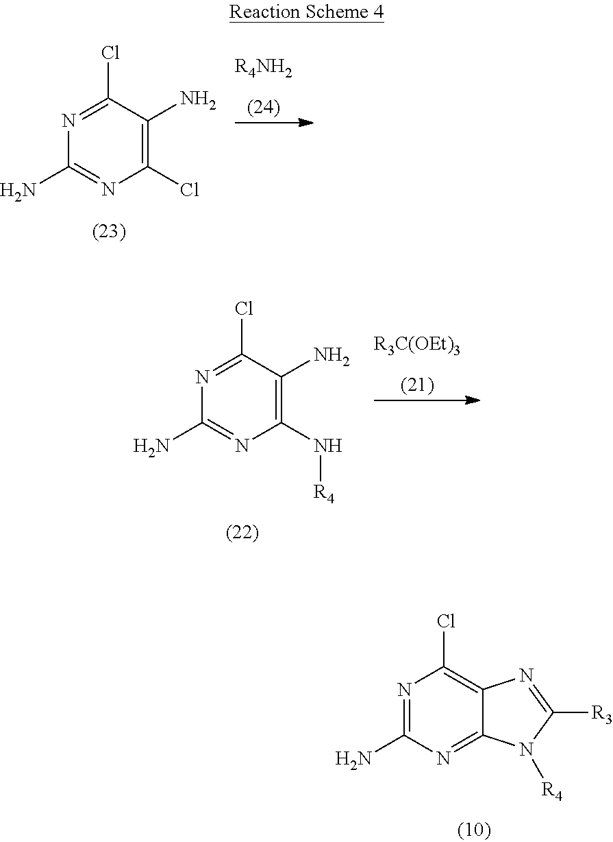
[R4NH2].C1(Cl)=C(N)C(Cl)=NC(N)=N1.[R3C(OEt)3].C1(N[R4])=C(N)C(Cl)=NC(N)=N1.C12=NC(N)=NC(Cl)=C1N=C([R3])N2[R4]
